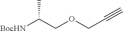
[BocHN]C(COCC#C)C
